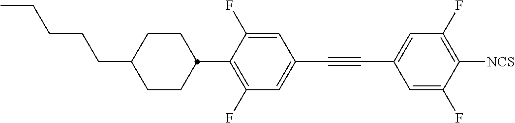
C1=C(F)C(C2CCC(CCCCC)CC2)=C(F)C=C1C#CC1=CC(F)=C([NCS])C(F)=C1
